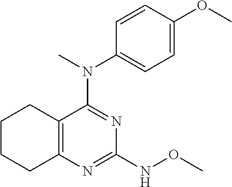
C12=C(N=C(NOC)N=C1N(C)C1=CC=C(OC)C=C1)CCCC2
